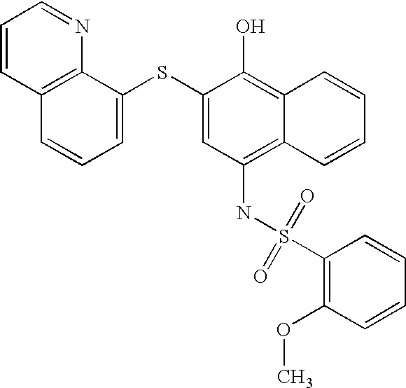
C1=CC2=C(N=C1)C(SC1=CC(NS(C3=C(OC)C=CC=C3)(=O)=O)=C3C(=C1O)C=CC=C3)=CC=C2
